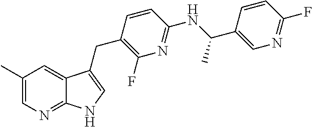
C1=C(C(NC2=NC(F)=C(CC3=CNC4=NC=C(C)C=C43)C=C2)C)C=CC(F)=N1
